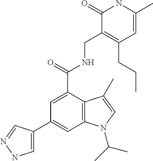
C1(C2=CNN=C2)=CC2=C(C(C(=O)NCC3=C(CCC)C=C(C)NC3=O)=C1)C(C)=CN2C(C)C
